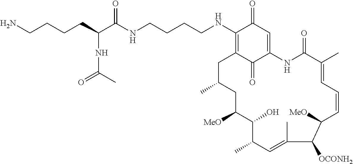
C1(NCCCCNC(C(CCCCN)NC(=O)C)=O)=C2C(=O)C(=CC1=O)NC(=O)C(C)=CC=CC([MeO])C([OCONH2])C(C)=CC(C)C(O)C([MeO])CC(C)C2
